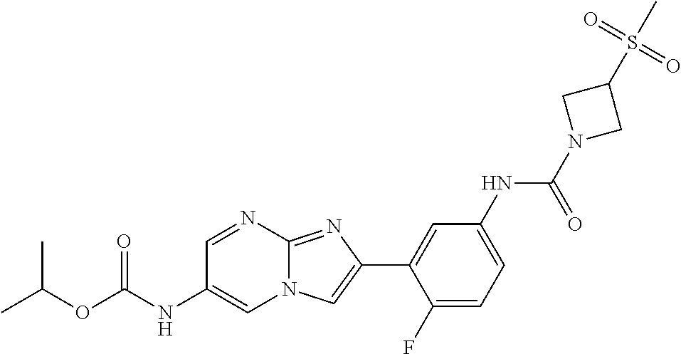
C1=NC2=NC(C3=CC(NC(N4CC(S(=O)(=O)C)C4)=O)=CC=C3F)=CN2C=C1NC(OC(C)C)=O
